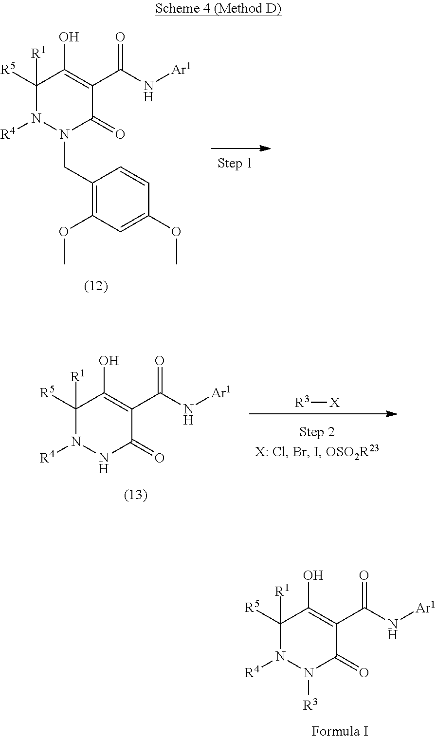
[R5]C1([R1])C(O)=C(C(N[Ar1])=O)C(=O)N(CC2=C(OC)C=C(OC)C=C2)N1[R4].[R5]C1([R1])C(O)=C(C(N[Ar1])=O)C(=O)N([R3])N1[R4].[R3][X].[R5]C1([R1])C(O)=C(C(N[Ar1])=O)C(=O)NN1[R4]
